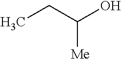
CCC(O)[Me]
